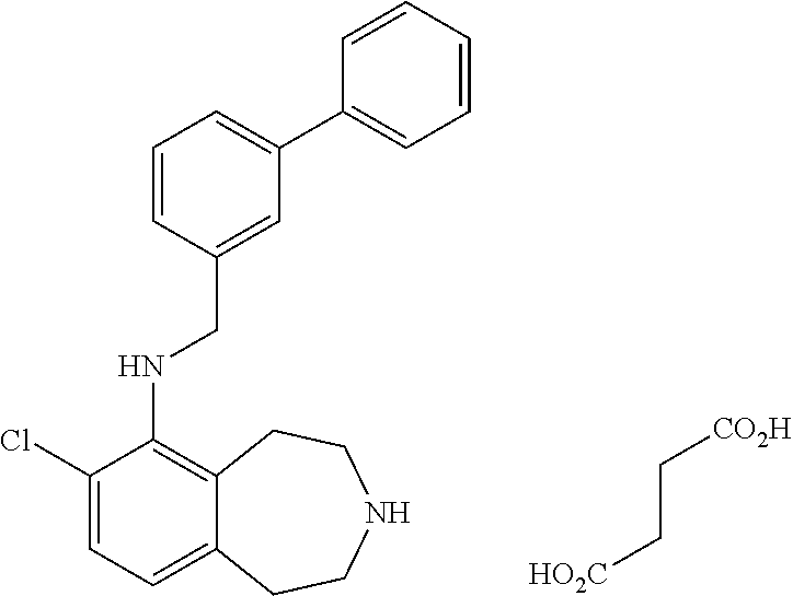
C1=CC(CNC2=C3C(=CC=C2Cl)CCNCC3)=CC(C2=CC=CC=C2)=C1.C(C[HO2C])[CO2H]
